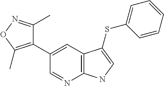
C1(C2=CC3=C(N=C2)NC=C3SC2=CC=CC=C2)=C(C)ON=C1C
